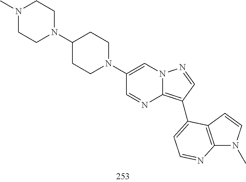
C1(N2CCC(N3CCN(C)CC3)CC2)=CN2C(=C(C3=CC=NC4=C3C=CN4C)C=N2)N=C1
